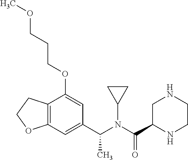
C12=C(C=C(C(N(C(C3NCCNC3)=O)C3CC3)C)C=C1OCCCOC)OCC2
